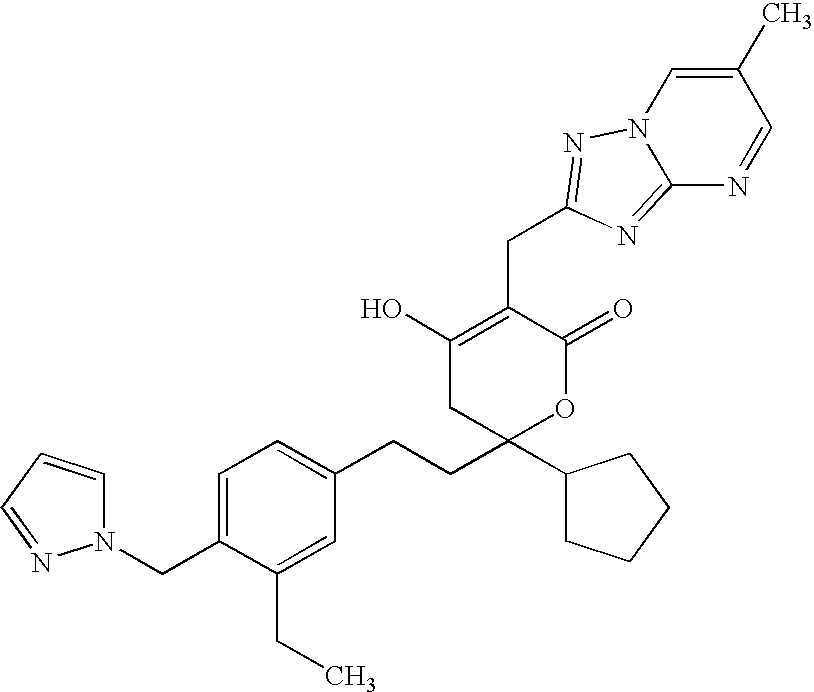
C1(C)=CN2C(=NC(CC3=C(O)CC(C4CCCC4)(CCC4=CC=C(CN5C=CC=N5)C(CC)=C4)OC3=O)=N2)N=C1
